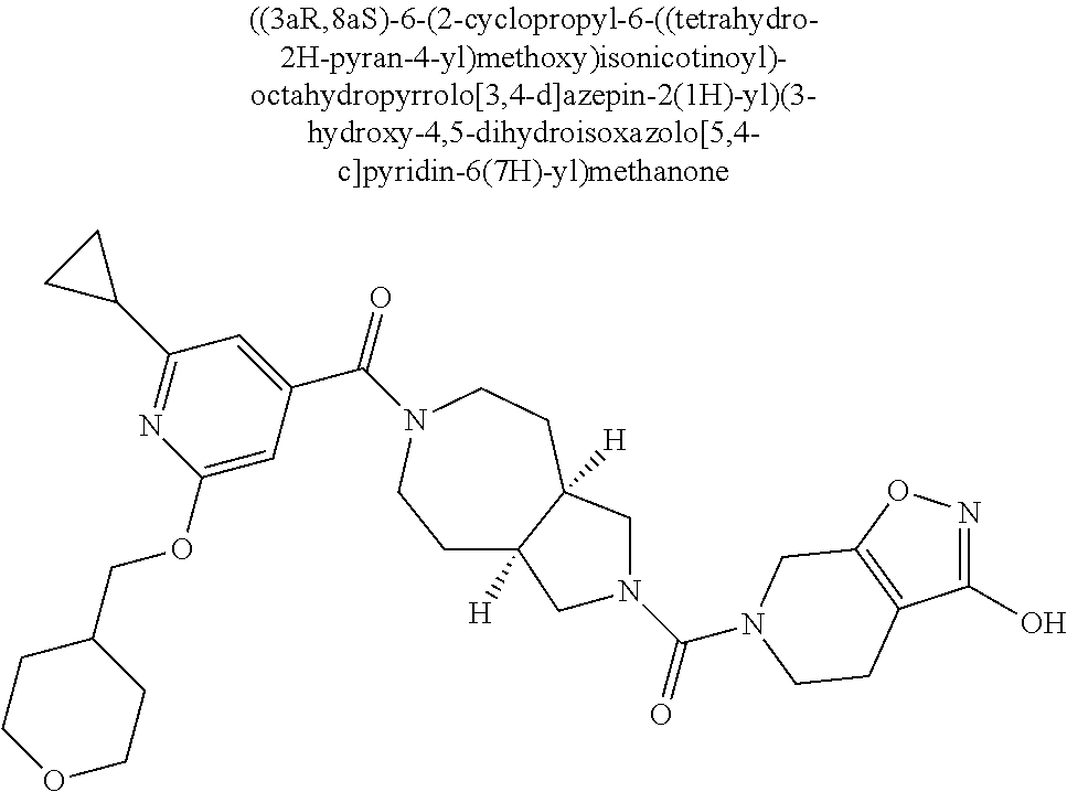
C1(OCC2CCOCC2)=CC(C(=O)N2CCC3([H])C([H])(CC2)CN(C(=O)N2CC4=C(C(O)=NO4)CC2)C3)=CC(C2CC2)=N1
